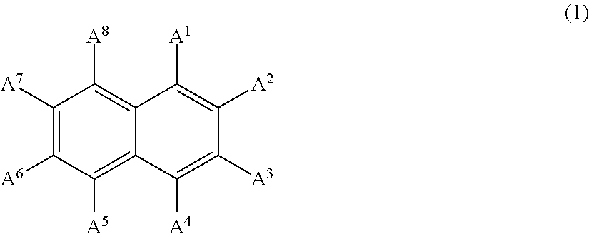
C1([A7])=C([A6])C([A5])=C2C(=C1[A8])C([A1])=C([A2])C([A3])=C2[A4]
